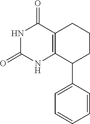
C12=C(CCCC1C1=CC=CC=C1)C(=O)NC(=O)N2
